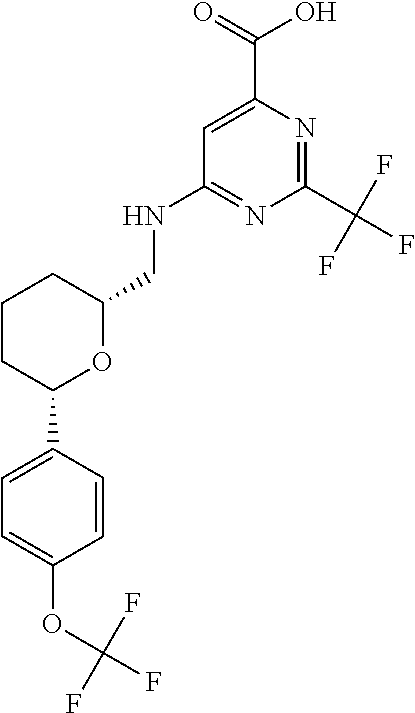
C1CC(C2=CC=C(OC(F)(F)F)C=C2)OC(CNC2=NC(C(F)(F)F)=NC(C(=O)O)=C2)C1
